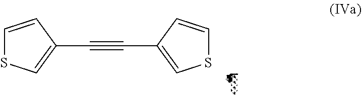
C1=CC(C#CC2=CSC=C2)=CS1
